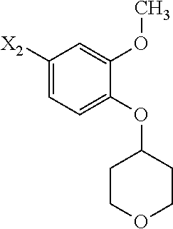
C1([X2])=CC=C(OC2CCOCC2)C(OC)=C1
